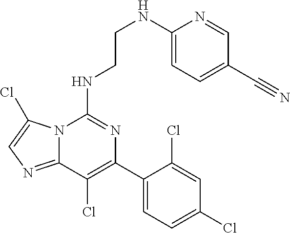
N12C(=NC=C1Cl)C(Cl)=C(C1=CC=C(Cl)C=C1Cl)N=C2NCCNC1=CC=C(C#N)C=N1
